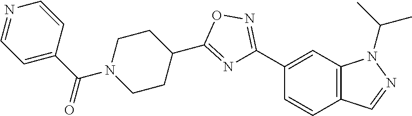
C12=C(C=NN1C(C)C)C=CC(C1=NOC(C3CCN(C(C4=CC=NC=C4)=O)CC3)=N1)=C2
